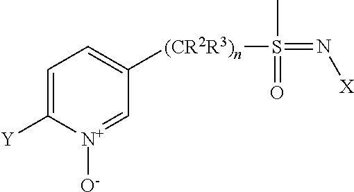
C1=C([Y])[N+]([O-])=CC([(CR2R3)n]S(=N[X])(C)=O)=C1
